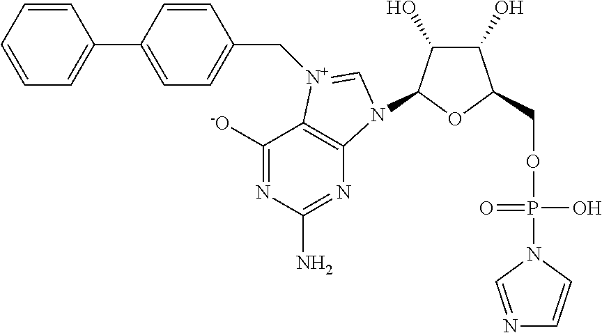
C1=CC=CC=C1C1=CC=C(C[N+]2=CN(C3C(O)C(O)C(COP(N4C=NC=C4)(O)=O)O3)C3=C2C([-O])=NC(N)=N3)C=C1
